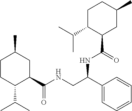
C1CC(C(C)C)C(C(NCC(C2=CC=CC=C2)NC(=O)C2CC(C)CCC2C(C)C)=O)CC1C
